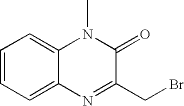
C1=CC=C2C(=C1)N(C)C(=O)C(CBr)=N2
